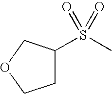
C1C(S(C)(=O)=O)COC1
